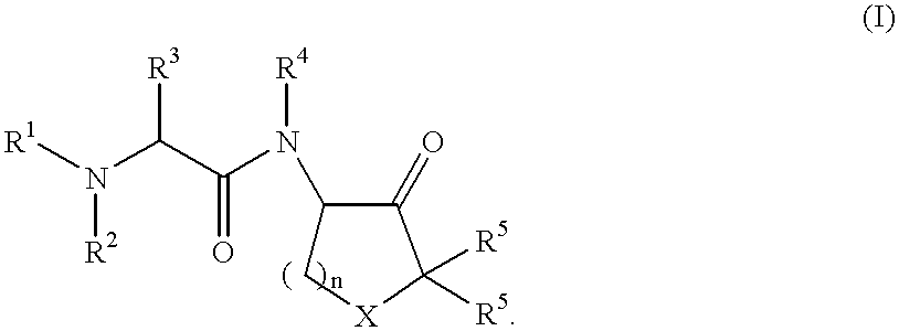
C1(N(C(C(N([R1])[R2])[R3])=O)[R4])C[X]C([R5])([R5])C1=O
